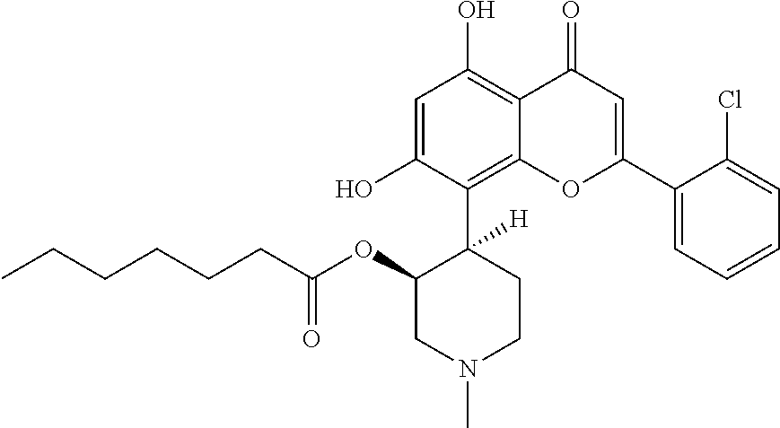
C1=C(O)C(C2([H])C(OC(CCCCCC)=O)CN(C)CC2)=C2C(=C1O)C(=O)C=C(C1=CC=CC=C1Cl)O2
